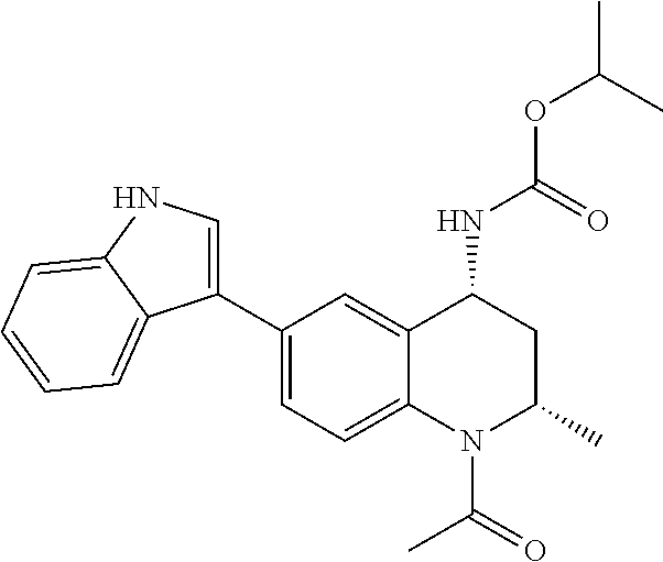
C(OC(C)C)(NC1CC(C)N(C(C)=O)C2=CC=C(C3=CNC4=CC=CC=C34)C=C12)=O
